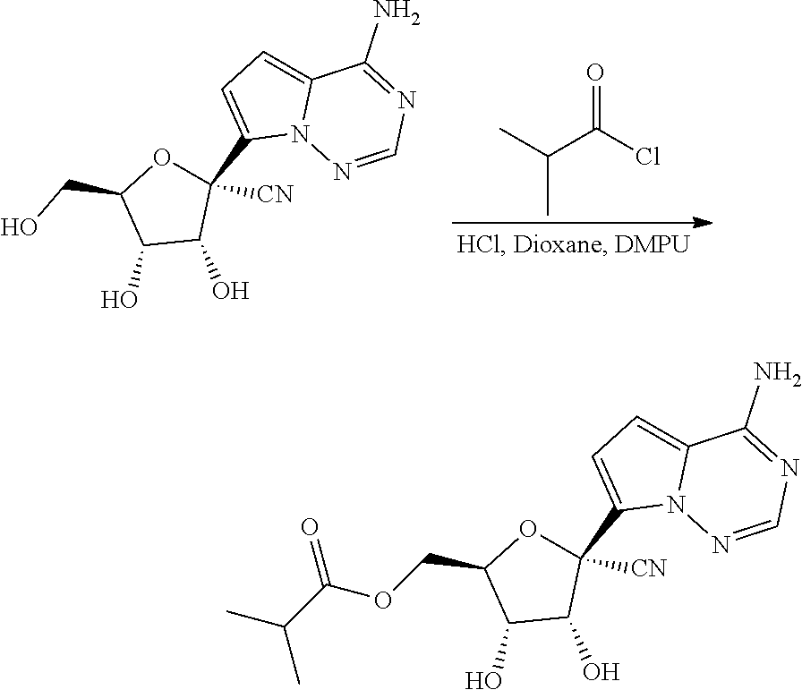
C12=CC=C(C3([CN])C(O)C(O)C(CO)O3)N1N=CN=C2N.CC(C(Cl)=O)C.C12=CC=C(C3([CN])C(O)C(O)C(COC(C(C)C)=O)O3)N1N=CN=C2N
